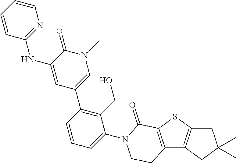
C1C2=C(CC1(C)C)C1=C(S2)C(=O)N(C2=CC=CC(C3=CN(C)C(=O)C(NC4=NC=CC=C4)=C3)=C2CO)CC1
